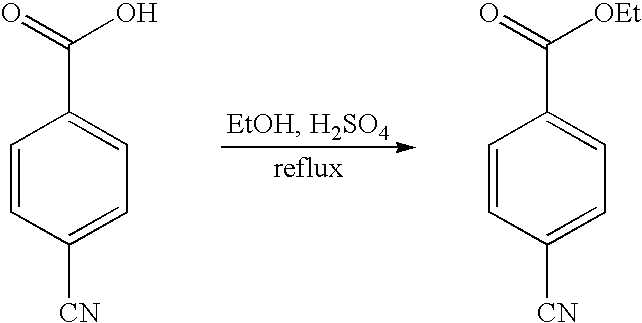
C1=CC([CN])=CC=C1C(=O)O.C1=CC([CN])=CC=C1C(=O)[OEt]
